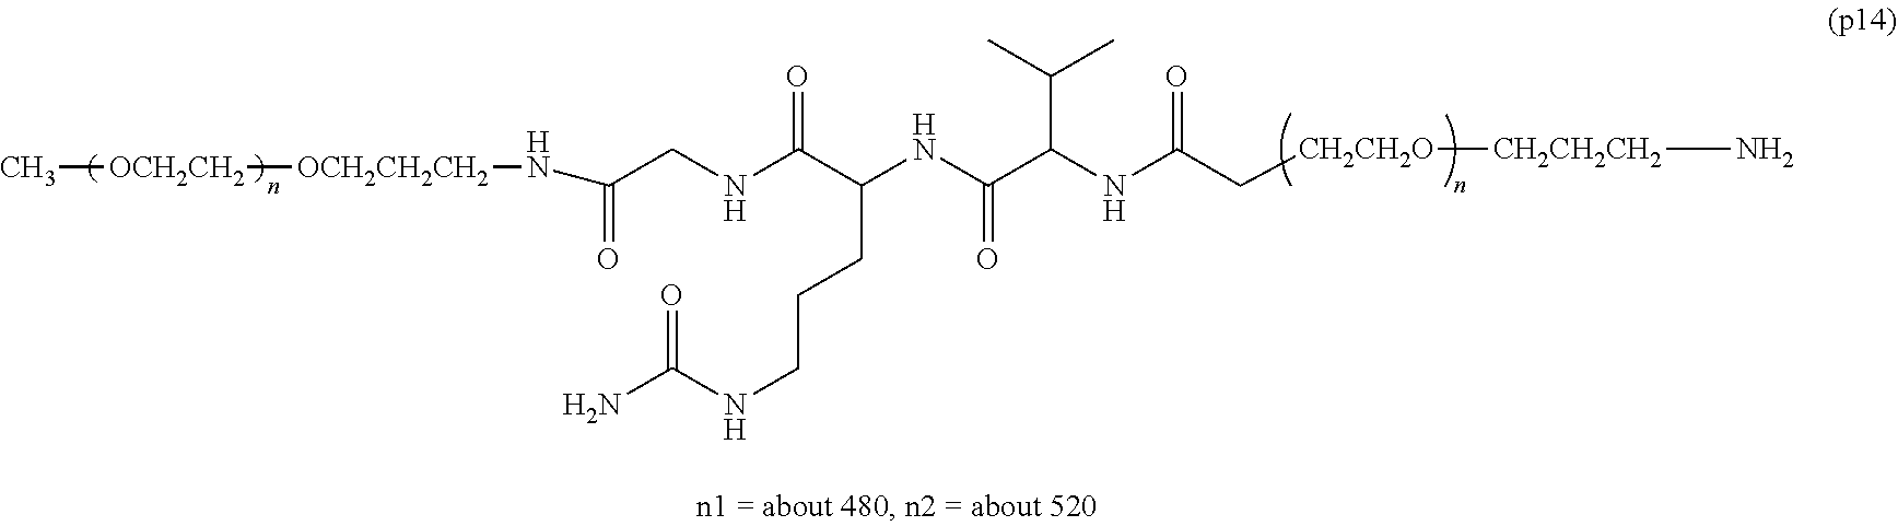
[OCH2CH2CH2]([OCH2CH2]C)NC(CNC(C(NC(C(NC(C[CH2CH2O][CH2CH2CH2]N)=O)C(C)C)=O)CCCNC(N)=O)=O)=O
